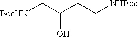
[BocHN]CC(CC[NHBoc])O
